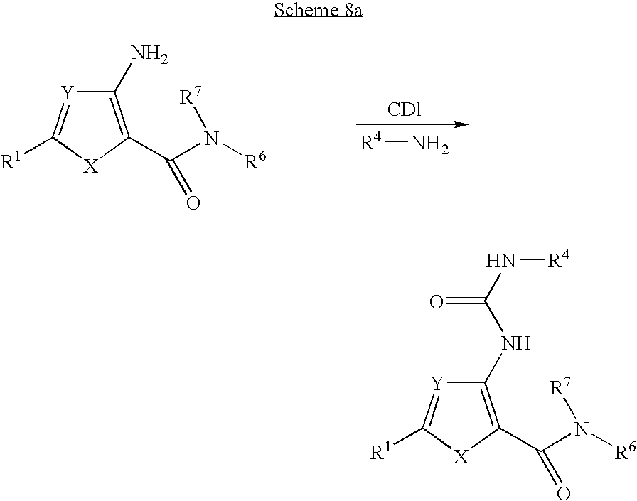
C1(NC(N[R4])=O)=C(C(N([R6])[R7])=O)[X]C([R1])=[Y]1.C1(N)=C(C(N([R6])[R7])=O)[X]C([R1])=[Y]1.N[R4]
